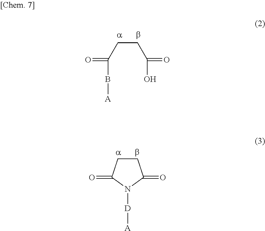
C(CC(=O)O)C(=O)B[A].C1CC(=O)N([D][A])C1=O
